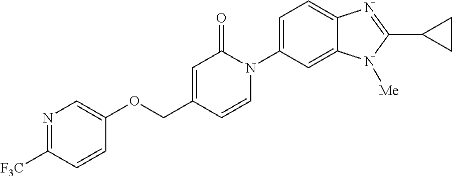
O(CC1=CC(=O)N(C2=CC=C3C(=C2)N([Me])C(C2CC2)=N3)C=C1)C1=CN=C([F3C])C=C1
